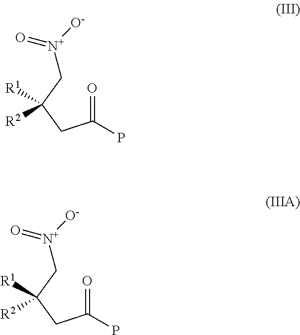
[N+]([O-])(=O)CC([R1])([R2])CC(=O)P.[N+]([O-])(=O)CC([R2])([R1])CC(=O)P
